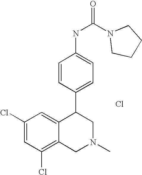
C1(Cl)=C2C(=CC(Cl)=C1)C(C1=CC=C(NC(=O)N3CCCC3)C=C1)CN(C)C2.Cl
